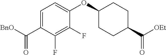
C1=C(C([BnO])=O)C(F)=C(F)C(OC2CCC(C([OEt])=O)CC2)=C1
